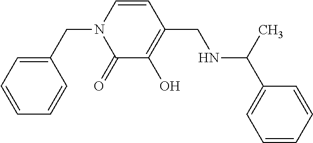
C1(CN2C(=O)C(O)=C(CNC(C)C3=CC=CC=C3)C=C2)=CC=CC=C1
